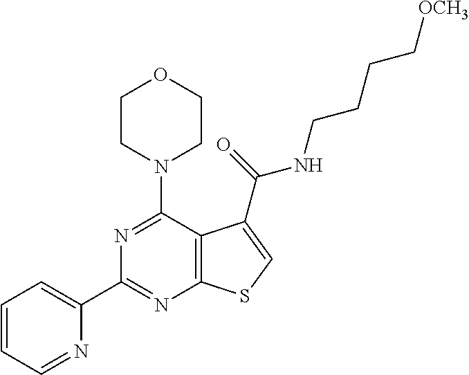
C1(C2=CC=CC=N2)=NC2=C(C(N3CCOCC3)=N1)C(C(=O)NCCCC[OCH3])=CS2
